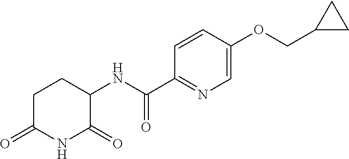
C1C(=O)NC(=O)C(NC(C2=NC=C(OCC3CC3)C=C2)=O)C1
